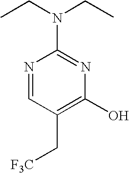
N1=CC(C[F3C])=C(O)N=C1N(CC)CC
